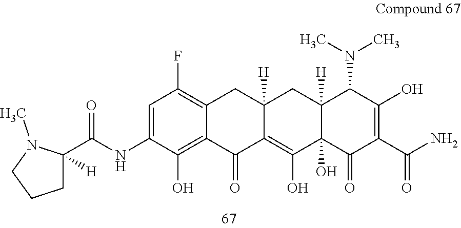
C1=C(NC(=O)C2([H])CCCN2C)C(O)=C2C(=C1F)CC1([H])C(=C(O)C3(O)C([H])(C1)C(N(C)C)C(O)=C(C(N)=O)C3=O)C2=O
